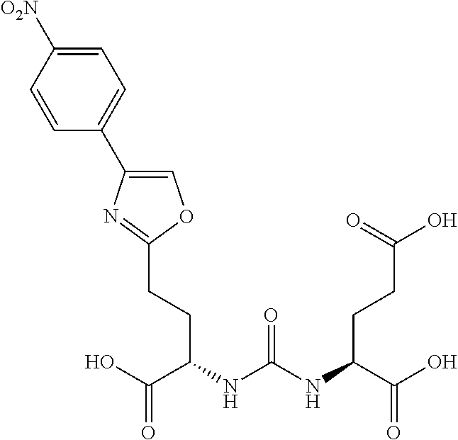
C1([O2N])=CC=C(C2=COC(CCC(NC(NC(C(O)=O)CCC(O)=O)=O)C(O)=O)=N2)C=C1
